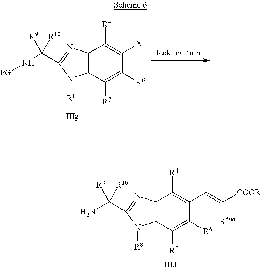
C12=C(C([R7])=C([R6])C([X])=C1[R4])N([R8])C(C([R9])([R10])N[PG])=N2.C12=C(C([R7])=C([R6])C(C=C([COOR])[R50a])=C1[R4])N([R8])C(C([R9])([R10])N)=N2
